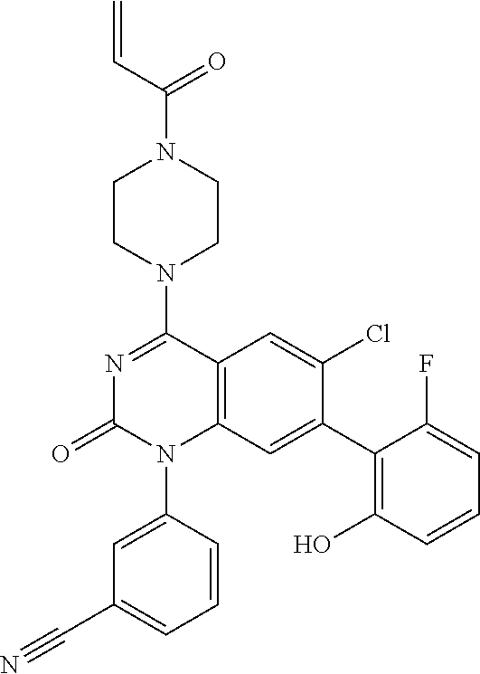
C1(N2CCN(C(=O)C=C)CC2)=NC(=O)N(C2=CC(C#N)=CC=C2)C2=C1C=C(Cl)C(C1=C(O)C=CC=C1F)=C2
